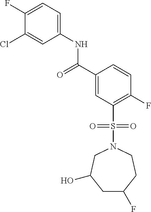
C1(F)=CC=C(NC(C2=CC(S(=O)(=O)N3CC(O)CC(F)CC3)=C(F)C=C2)=O)C=C1Cl
